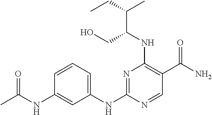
C1(NC2=NC(NC(C(C)CC)CO)=C(C(N)=O)C=N2)=CC=CC(NC(C)=O)=C1
